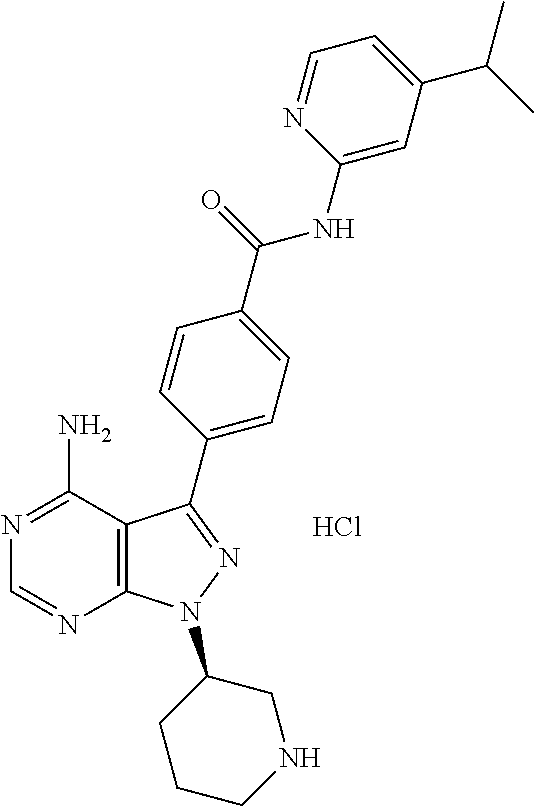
N1=C(N)C2=C(N=C1)N(C1CCCNC1)N=C2C1=CC=C(C(=O)NC2=CC(C(C)C)=CC=N2)C=C1.Cl
